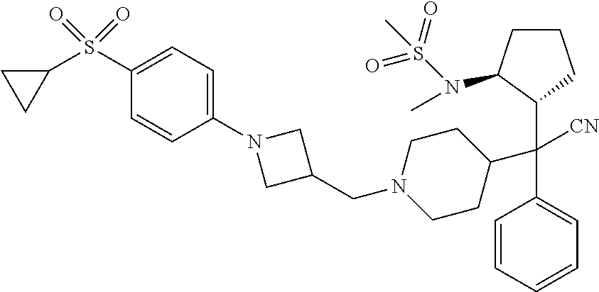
C1=CC=CC=C1C(C1CCN(CC2CN(C3=CC=C(S(=O)(=O)C4CC4)C=C3)C2)CC1)(C1C(N(S(=O)(=O)C)C)CCC1)[CN]
